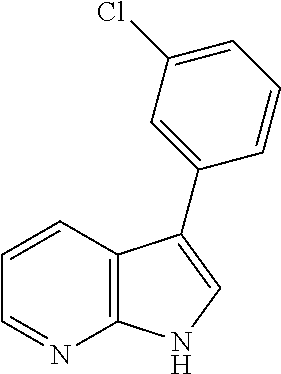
C12=C(C=CC=N1)C(C1=CC(Cl)=CC=C1)=CN2
